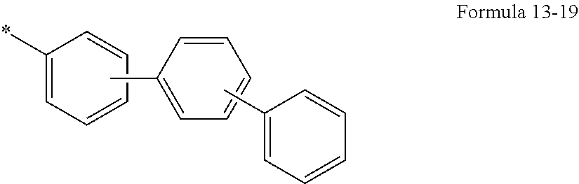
C1(*)=CC=CC=C1.CC1=CC=CC=C1.CC1=CC=CC=C1
